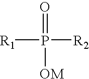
[R1]P([R2])(=O)[OM]
